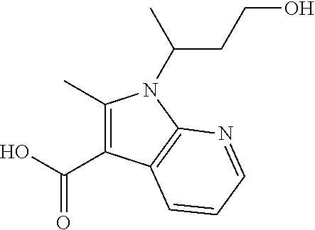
C(O)(=O)C1=C(C)N(C(C)CCO)C2=C1C=CC=N2
